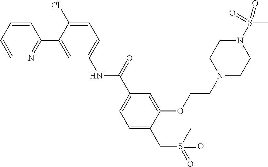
O(C1=CC(C(NC2=CC=C(Cl)C(C3=NC=CC=C3)=C2)=O)=CC=C1CS(=O)(C)=O)CCN1CCN(S(=O)(=O)C)CC1
